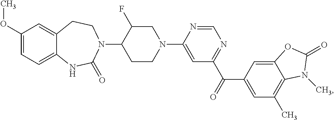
C12=CC(OC)=CC=C1NC(=O)N(C1CCN(C3=CC(C(C4=CC(C)=C5C(=C4)OC(=O)N5C)=O)=NC=N3)CC1F)CC2
